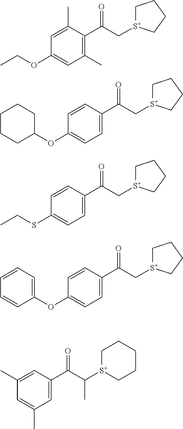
C1(C)=CC(OCC)=CC(C)=C1C(C[S+]1CCCC1)=O.C1=CC(OC2CCCCC2)=CC=C1C(C[S+]1CCCC1)=O.C1=CC(SCC)=CC=C1C(C[S+]1CCCC1)=O.C1=CC(OC2=CC=CC=C2)=CC=C1C(C[S+]1CCCC1)=O.C1=C(C)C=C(C)C=C1C(C([S+]1CCCCC1)C)=O
